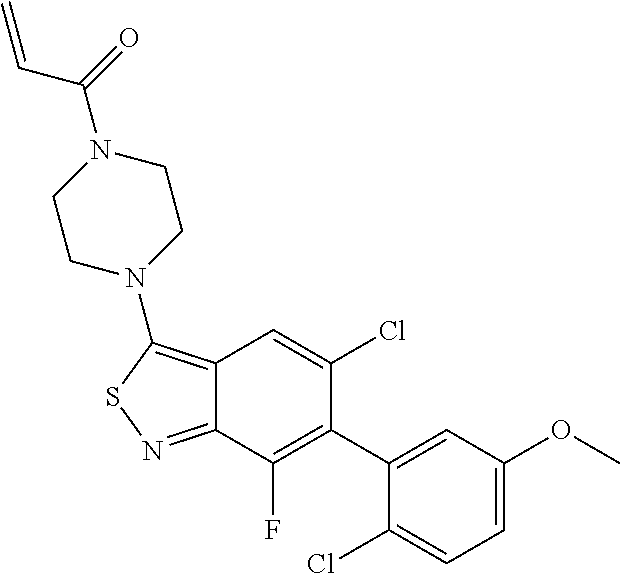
C1(C2=C(F)C3=NSC(N4CCN(C(=O)C=C)CC4)=C3C=C2Cl)=CC(OC)=CC=C1Cl
